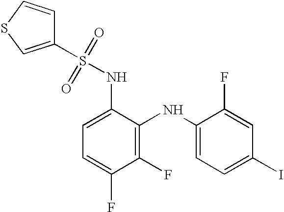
C1(F)=C(NC2=CC=C(I)C=C2F)C(NS(C2=CSC=C2)(=O)=O)=CC=C1F
